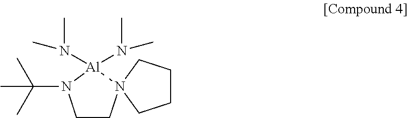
C1CN2([Al](N(C)C)(N(C)C)N1C(C)(C)C)CCCC2
